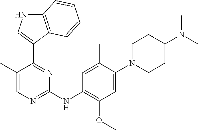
C1(C)=CN=C(NC2=C(OC)C=C(N3CCC(N(C)C)CC3)C(C)=C2)N=C1C1=CNC2=C1C=CC=C2
